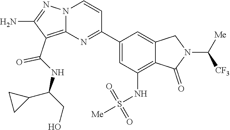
C1(N)=NN2C(=C1C(NC(C1CC1)CO)=O)N=C(C1=CC(NS(=O)(=O)[Me])=C3C(=C1)CN(C([CF3])[Me])C3=O)C=C2
